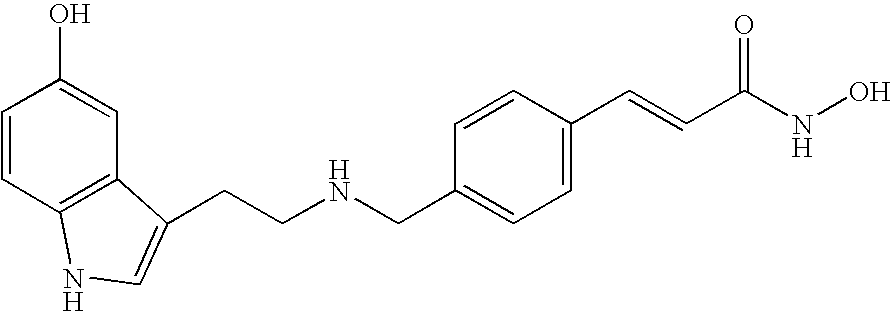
C(NCC1=CC=C(C=CC(NO)=O)C=C1)CC1=CNC2=C1C=C(O)C=C2
